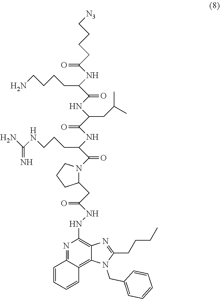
N1=C2C(=C3C(=C1NNC(CC1N(C(=O)C(NC(=O)C(NC(C(CCCCN)NC(CCCC[N3])=O)=O)CC(C)C)CCCNC(N)=N)CCC1)=O)N=C(CCCC)N3CC1=CC=CC=C1)C=CC=C2
